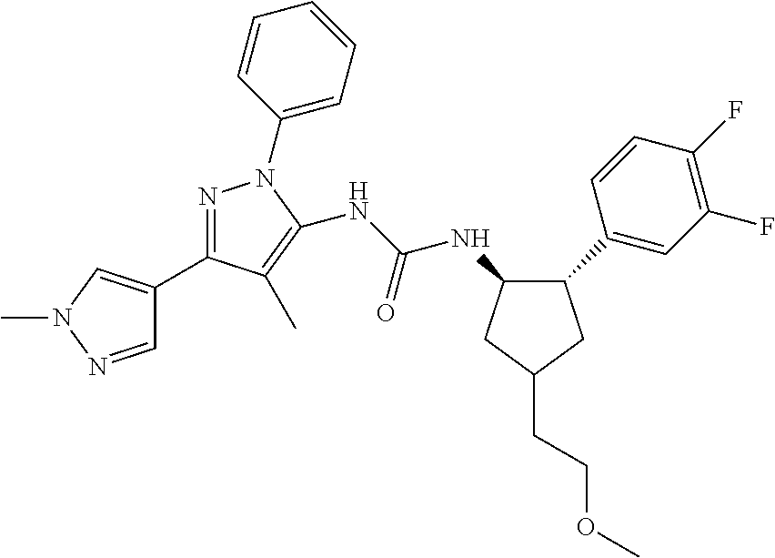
N(C(NC1C(C2=CC(F)=C(F)C=C2)CC(CCOC)C1)=O)C1=C(C)C(C2=CN(C)N=C2)=NN1C1=CC=CC=C1
